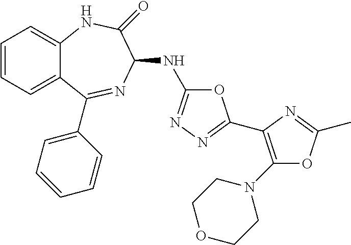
C1=CC=C2C(=C1)NC(=O)C(NC1=NN=C(C3=C(N4CCOCC4)OC(C)=N3)O1)N=C2C1=CC=CC=C1
